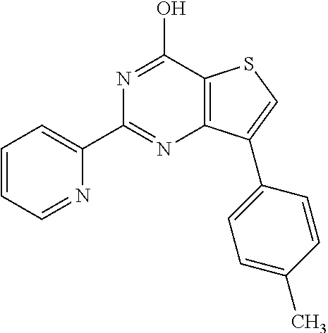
C1(C2=NC3=C(C(O)=N2)SC=C3C2=CC=C(C)C=C2)=CC=CC=N1
